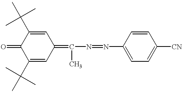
C1(C(C)(C)C)=CC(=C(N=NC2=CC=C([CN])C=C2)C)C=C(C(C)(C)C)C1=O
